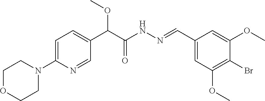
C1(N2CCOCC2)=CC=C(C(C(NN=CC2=CC(OC)=C(Br)C(OC)=C2)=O)OC)C=N1
